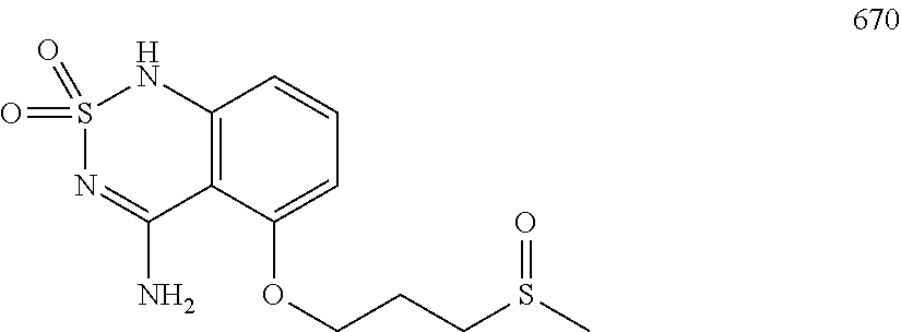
S1(=O)(=O)N=C(N)C2=C(N1)C=CC=C2OCCCS(C)=O
